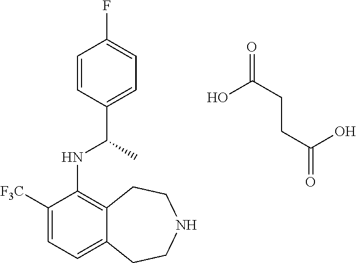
C1([F3C])=CC=C2C(=C1NC(C1=CC=C(F)C=C1)C)CCNCC2.OC(CCC(O)=O)=O
